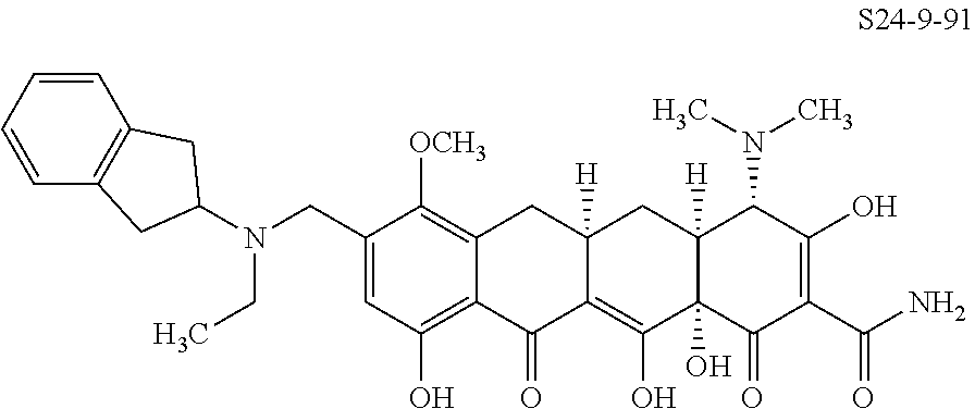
C1(CN(C2CC3=C(C2)C=CC=C3)CC)=CC(O)=C2C(=C1[OCH3])CC1([H])C(=C(O)C3(O)C([H])(C1)C(N(C)C)C(O)=C(C(N)=O)C3=O)C2=O
